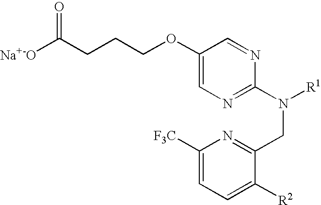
[Na+-O]C(CCCOC1=CN=C(N([R1])CC2=NC([F3C])=CC=C2[R2])N=C1)=O
